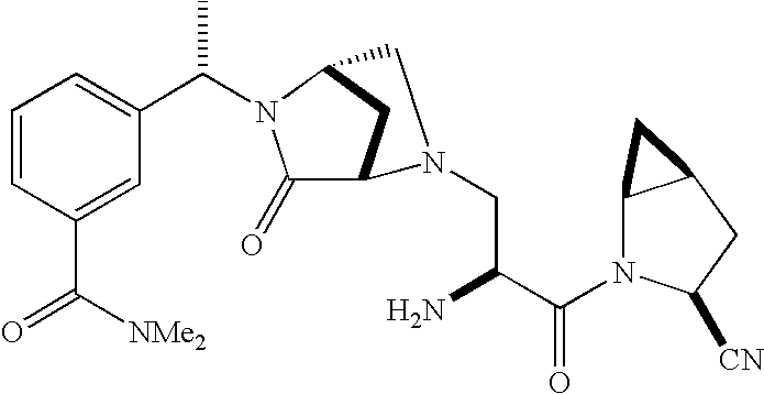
C1=CC(C([NMe2])=O)=CC(C(N2C(=O)C3CC2CN3CC(C(N2C3C(CC2[CN])C3)=O)N)C)=C1
